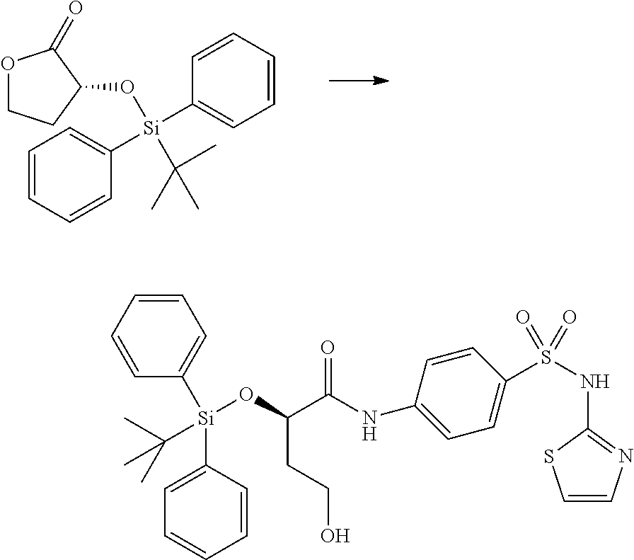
O1CCC(O[Si](C2=CC=CC=C2)(C2=CC=CC=C2)C(C)(C)C)C1=O.C1=CC=CC([Si](C2=CC=CC=C2)(C(C)(C)C)OC(C(NC2=CC=C(S(NC3=NC=CS3)(=O)=O)C=C2)=O)CCO)=C1
